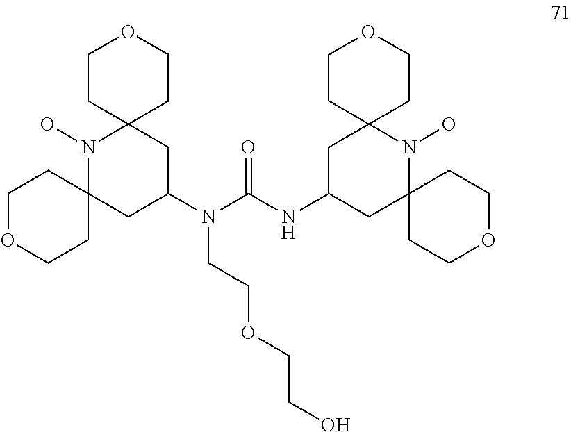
N(CCOCCO)(C(NC1CC2(N(O)C3(C1)CCOCC3)CCOCC2)=O)C1CC2(N(O)C3(C1)CCOCC3)CCOCC2
